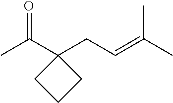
C(C1(CC=C(C)C)CCC1)(C)=O
